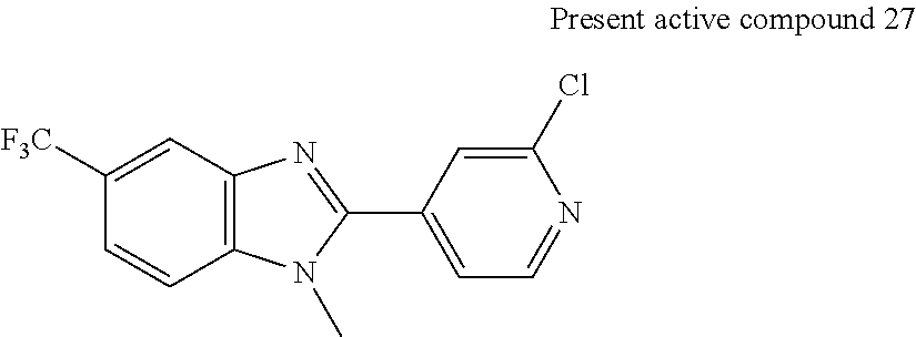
C12=C(C=C([F3C])C=C1)N=C(C1=CC=NC(Cl)=C1)N2C
